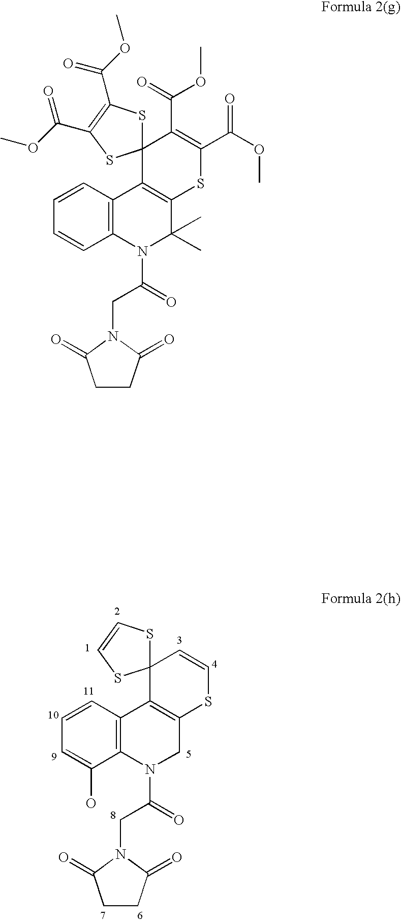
C12=C(SC(C(OC)=O)=C(C(=O)OC)C13SC(C(OC)=O)=C(C(OC)=O)S3)C(C)(C)N(C(=O)CN1C(=O)CCC1=O)C1=C2C=CC=C1.C12=C(SC=CC13SC=CS3)CN(C(=O)CN1C(=O)CCC1=O)C1=C2C=CC=C1O
